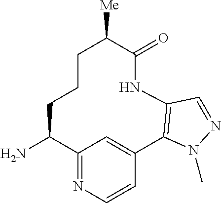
NC1C2=NC=CC(=C2)C2=C(NC(=O)C([Me])CCC1)C=NN2C
